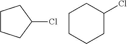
C1CCC(Cl)C1.C1CCCC(Cl)C1
